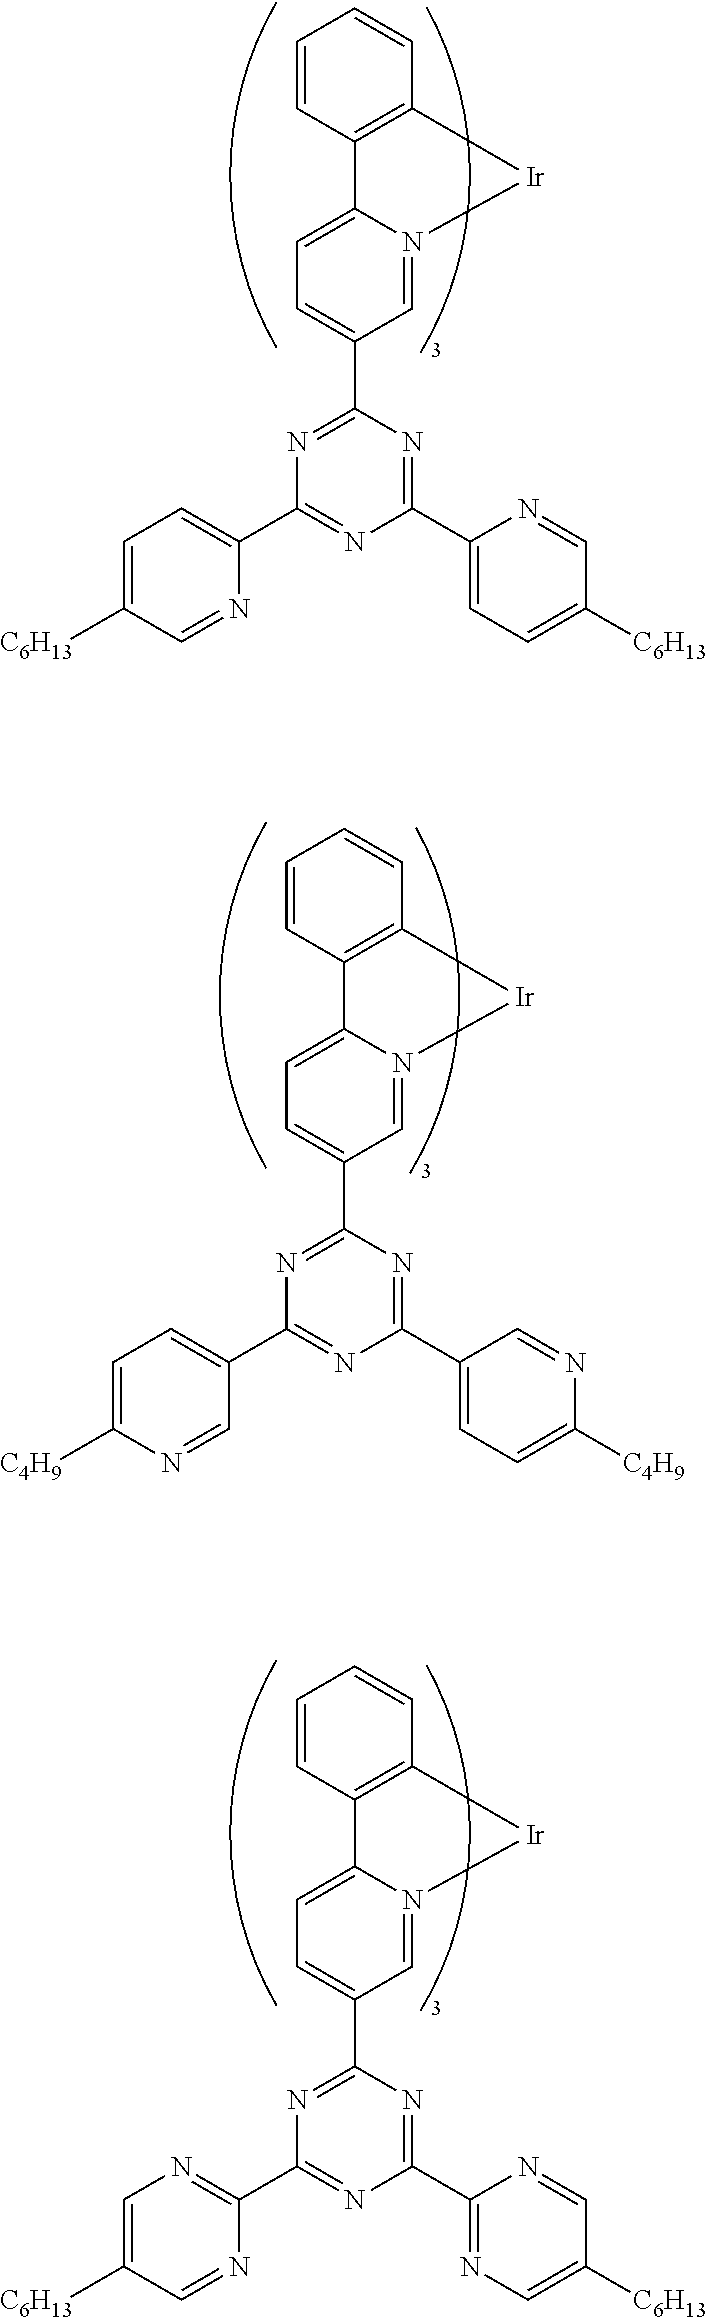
C1=CC2=C(C=C1)[Ir]N1=CC(C3=NC(C4=CC=C([C6H13])C=N4)=NC(C4=CC=C([C6H13])C=N4)=N3)=CC=C21.C1=CC2=C(C=C1)[Ir]N1=CC(C3=NC(C4=CC=C([C4H9])N=C4)=NC(C4=CC=C([C4H9])N=C4)=N3)=CC=C21.C1=CC2=C(C=C1)[Ir]N1=CC(C3=NC(C4=NC=C([C6H13])C=N4)=NC(C4=NC=C([C6H13])C=N4)=N3)=CC=C21
